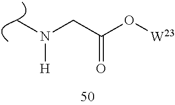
CN(CC(O[W23])=O)[H]
